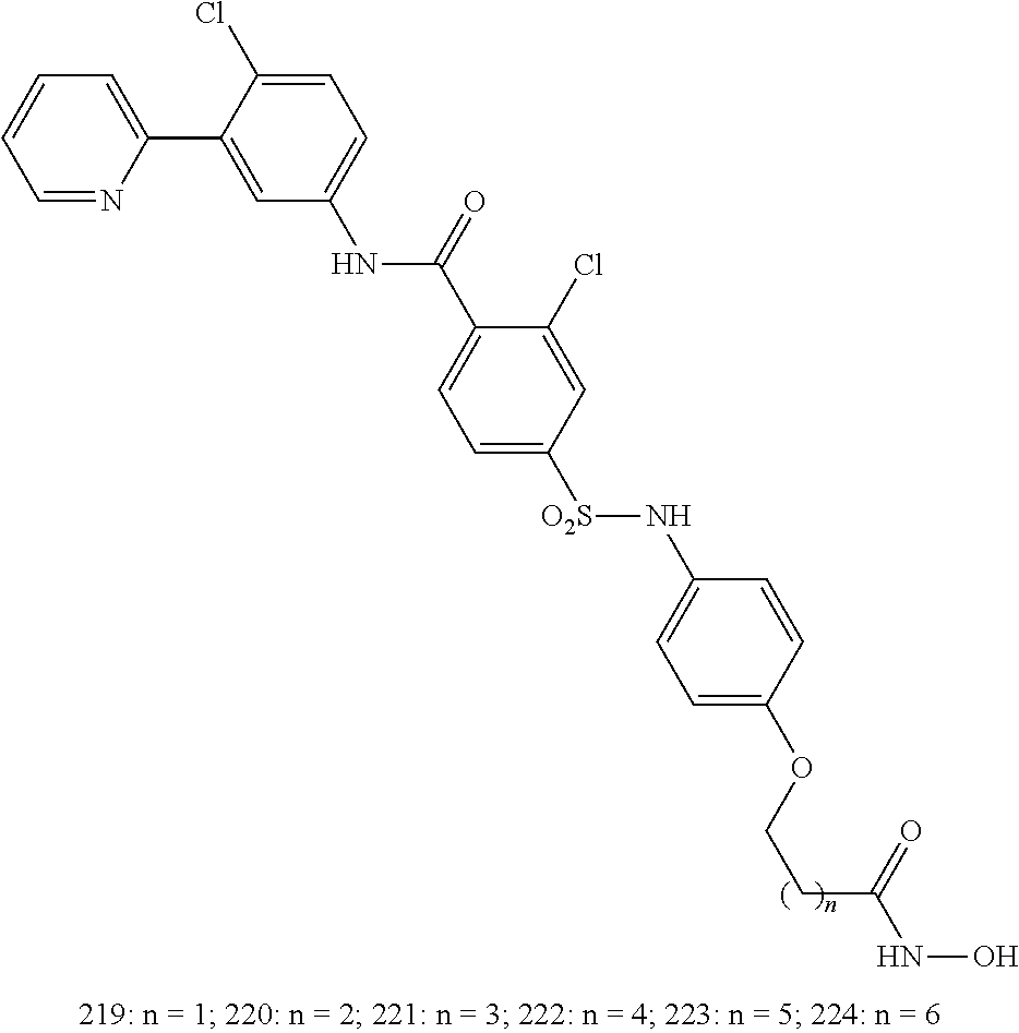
N(C1=CC=C(Cl)C(C2=CC=CC=N2)=C1)C(=O)C1=CC=C([SO2]NC2=CC=C(OCCC(=O)NO)C=C2)C=C1Cl
